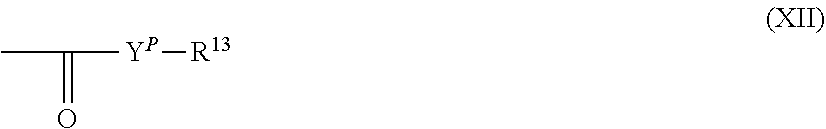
CC([YP][R13])=O
